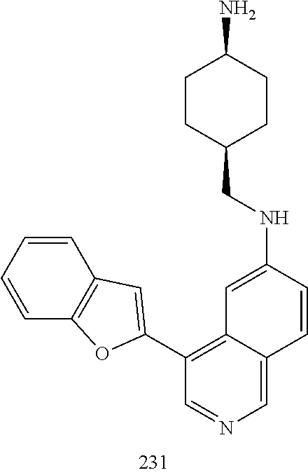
C(NC1=CC2=C(C3=CC4=C(O3)C=CC=C4)C=NC=C2C=C1)C1CCC(N)CC1
